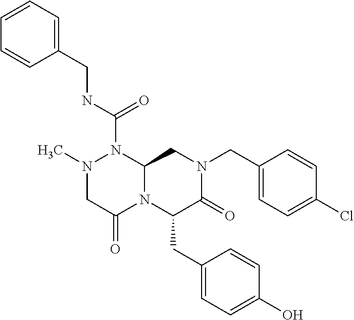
N(C(=O)N1N(C)CC(=O)N2C1CN(CC1=CC=C(Cl)C=C1)C(=O)C2CC1=CC=C(O)C=C1)CC1=CC=CC=C1
